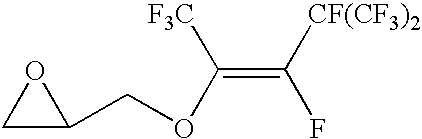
C1C(COC(=C([CF(CF3)2])F)[F3C])O1
